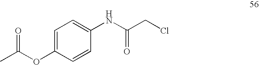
C1=C(OC(C)=O)C=CC(NC(CCl)=O)=C1
